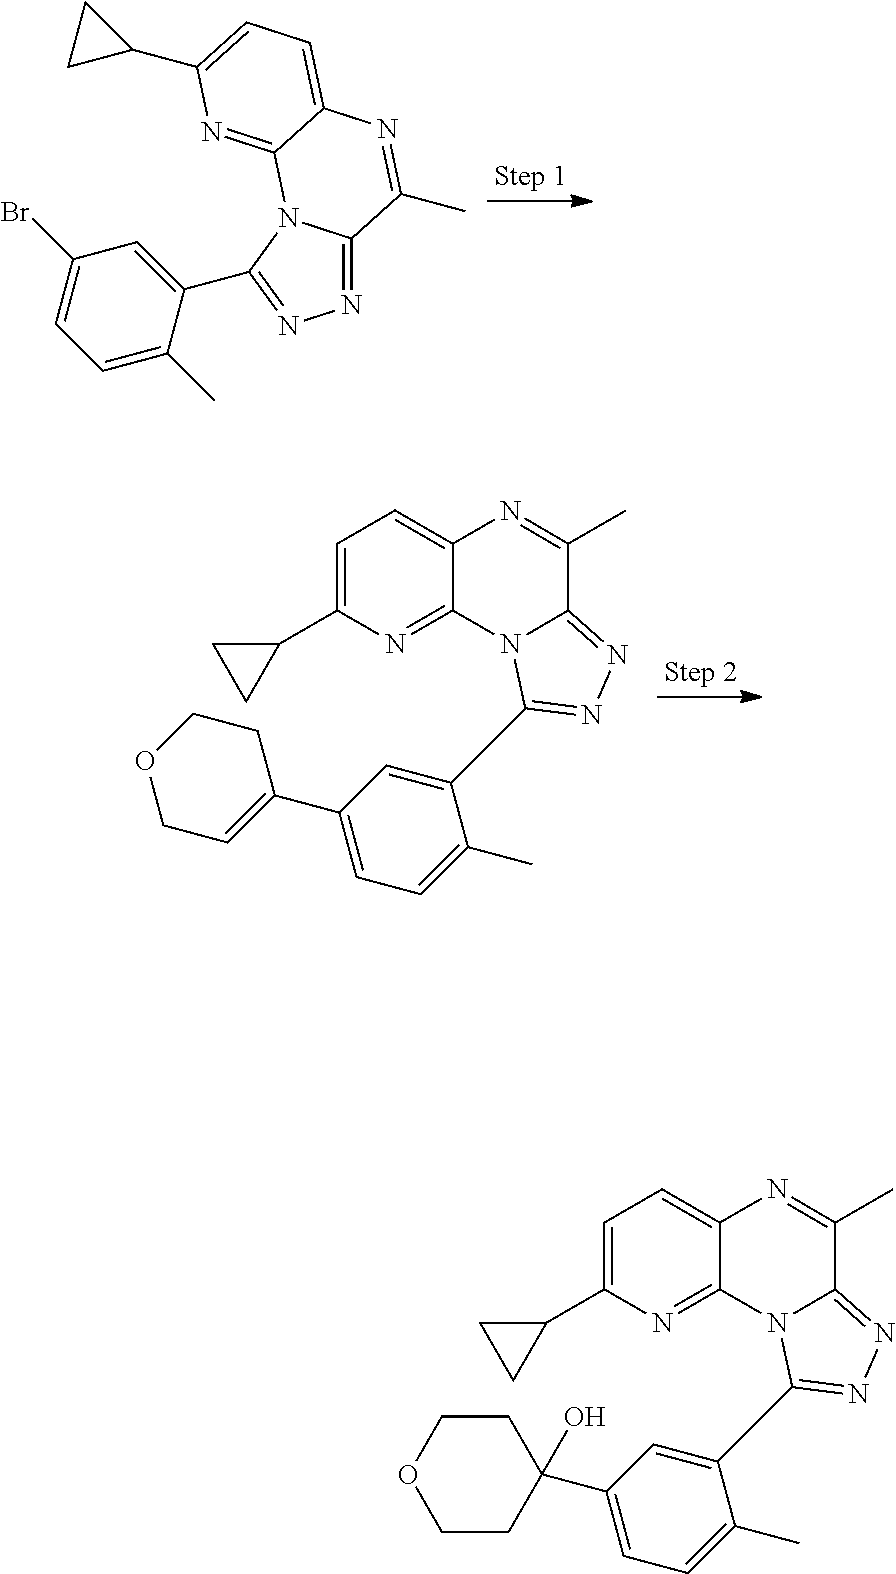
N1=C2N(C(C3=CC(Br)=CC=C3C)=N1)C1=NC(C3CC3)=CC=C1N=C2C.C1=C(C2CC2)N=C2C(=C1)N=C(C)C1=NN=C(C3=CC(C4=CCOCC4)=CC=C3C)N21.C1=C(C2CC2)N=C2C(=C1)N=C(C)C1=NN=C(C3=CC(C4(O)CCOCC4)=CC=C3C)N21
